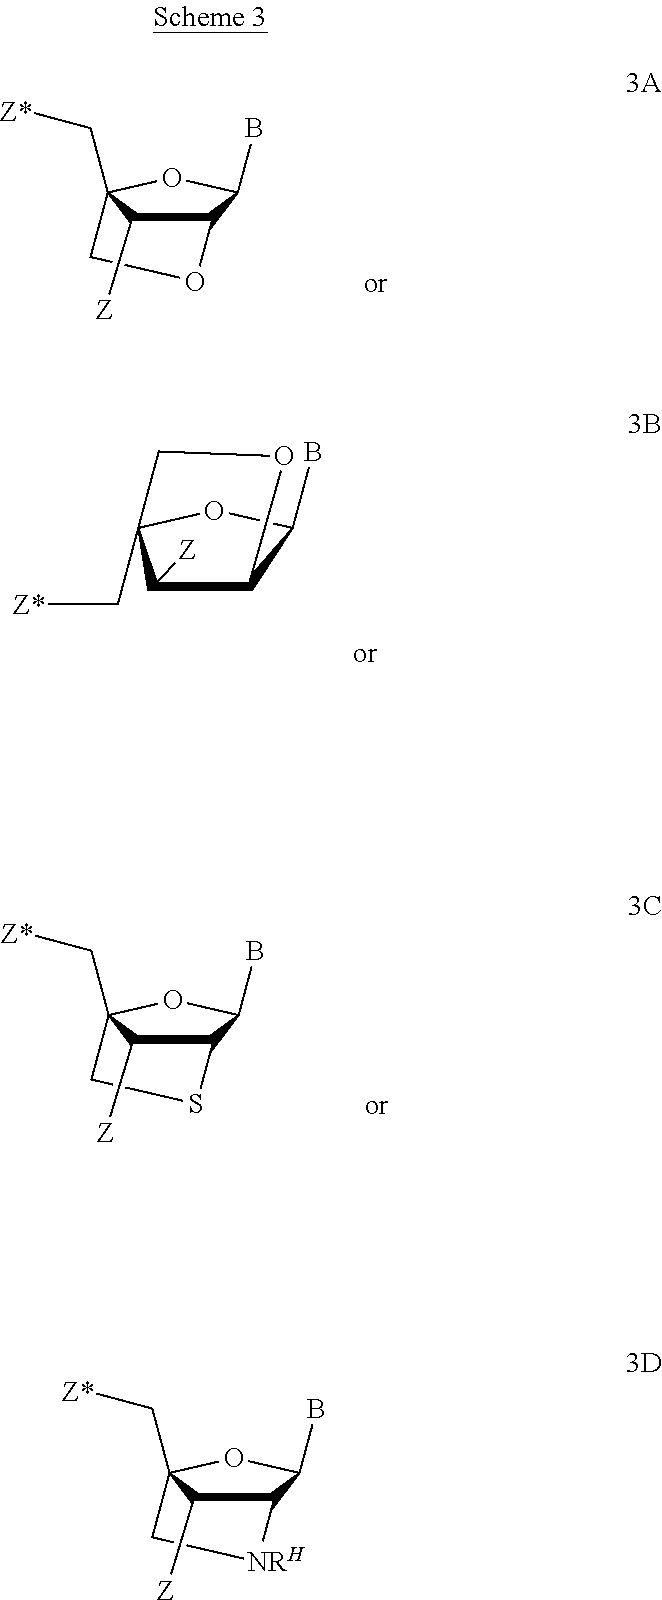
C12C([Z])C(C[Z*])(OC1B)CO2.C12C([Z])C(C[Z*])(OC1B)CS2.C12C([Z])C(C[Z*])(OC1B)C[NRH]2.C12C([Z])C(C[Z*])(OC1B)CO2
